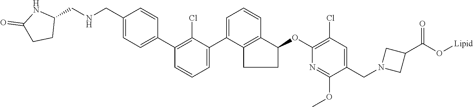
C1(CNCC2=CC=C(C3=C(Cl)C(C4=CC=CC5=C4CCC5OC4=C(Cl)C=C(CN5CC(C(O[Lipid])=O)C5)C(OC)=N4)=CC=C3)C=C2)NC(=O)CC1
